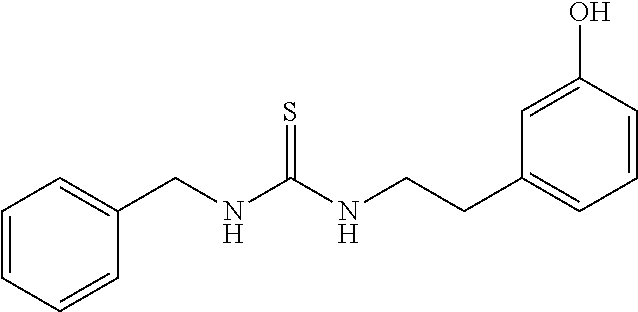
C1(CNC(NCCC2=CC=CC(O)=C2)=S)=CC=CC=C1
